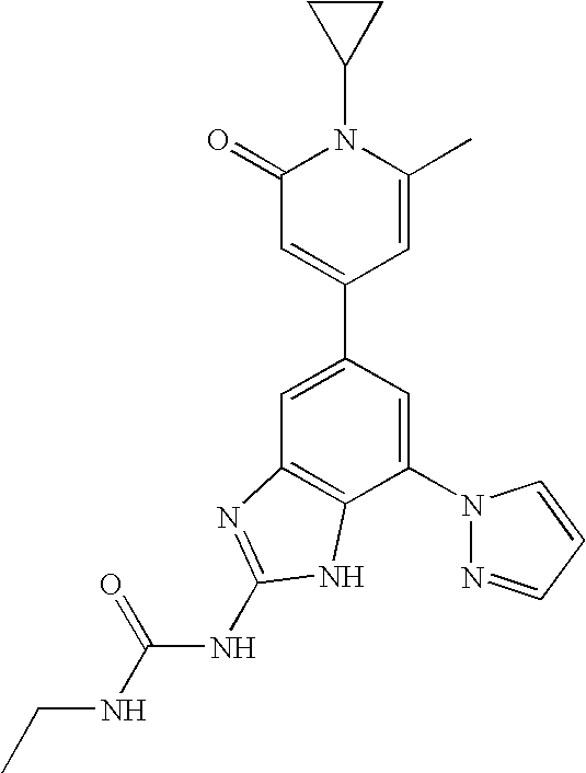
C1=C(C2=CC(=O)N(C3CC3)C(C)=C2)C=C(N2N=CC=C2)C2=C1N=C(NC(NCC)=O)N2
